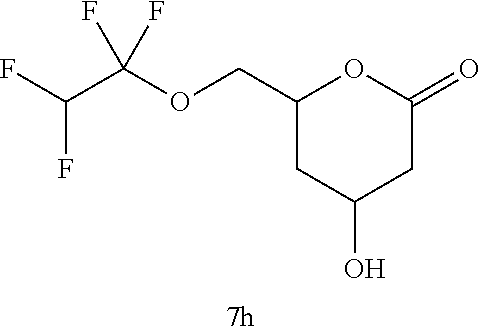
C1(COC(C(F)F)(F)F)CC(O)CC(=O)O1
